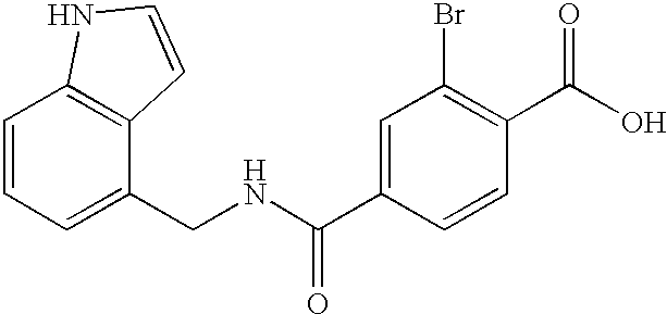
C12=C(C(CNC(=O)C3=CC(Br)=C(C(=O)O)C=C3)=CC=C1)C=CN2
